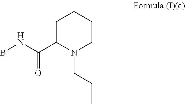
C1C(C(NB)=O)N(CCC)CCC1
